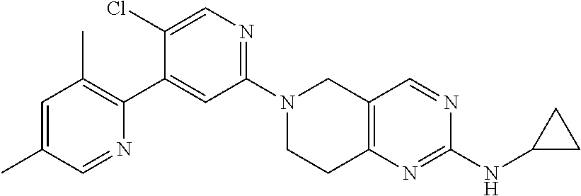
N1(C2=NC=C(Cl)C(C3=C(C)C=C(C)C=N3)=C2)CCC2=C(C1)C=NC(NC1CC1)=N2
